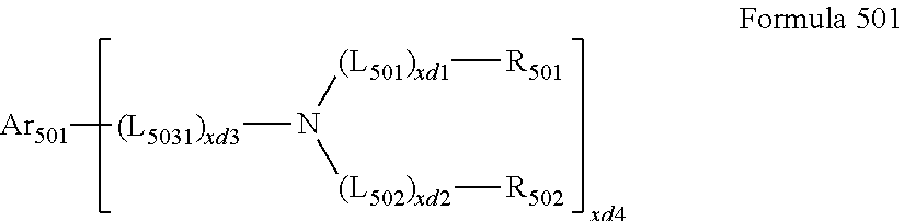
[(L5031)xd3](N([(L502)xd2][R502])[(L501)xd1][R501])[Ar501]
